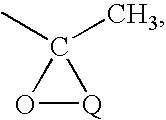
O1[Q]C1(C)C
